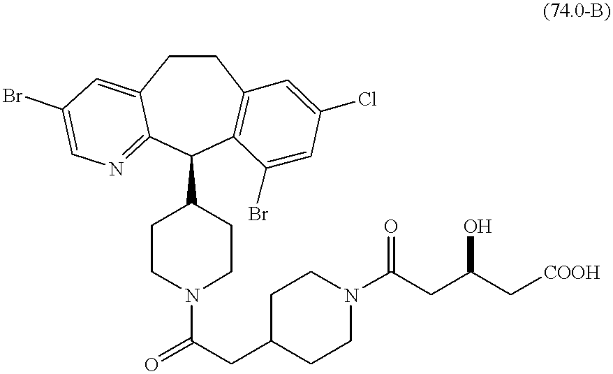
O=C(CC1CCN(C(CC(C[COOH])O)=O)CC1)N1CCC(C2C3=C(CCC4=CC(Br)=CN=C24)C=C(Cl)C=C3Br)CC1
